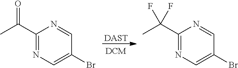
C1(C(C)=O)=NC=C(Br)C=N1.C1(C(C)(F)F)=NC=C(Br)C=N1.[DAST]
